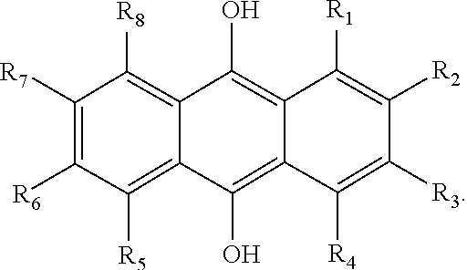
C1(O)=C2C([R4])=C([R3])C([R2])=C([R1])C2=C(O)C2=C([R8])C([R7])=C([R6])C([R5])=C12
